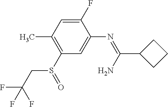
FC(CS(C1=C(C)C=C(F)C(N=C(C2CCC2)N)=C1)=O)(F)F
